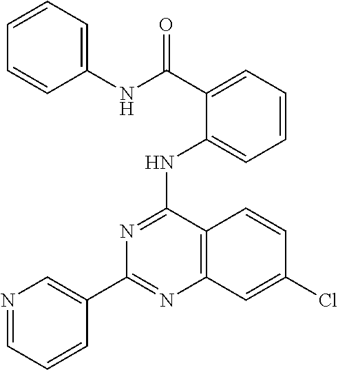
C1(C2=CN=CC=C2)=NC2=C(C(NC3=CC=CC=C3C(NC3=CC=CC=C3)=O)=N1)C=CC(Cl)=C2
